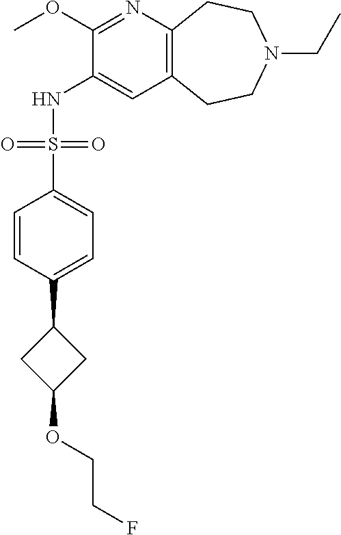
C1(OC)=NC2=C(C=C1NS(C1=CC=C(C3CC(OCCF)C3)C=C1)(=O)=O)CCN(CC)CC2
